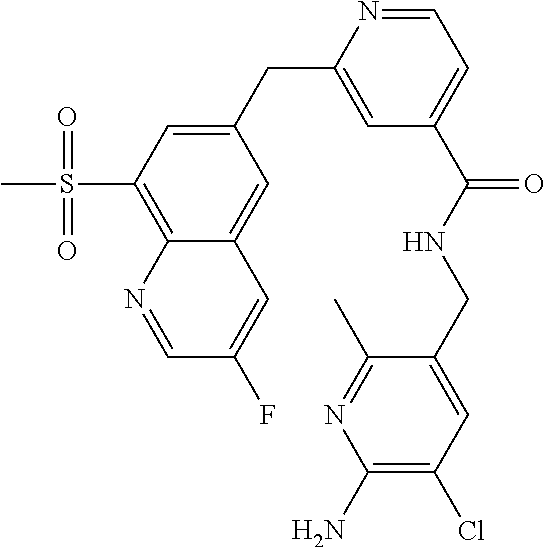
C1(CC2=CC(C(NCC3=CC(Cl)=C(N)N=C3C)=O)=CC=N2)=CC(S(C)(=O)=O)=C2C(=C1)C=C(F)C=N2
